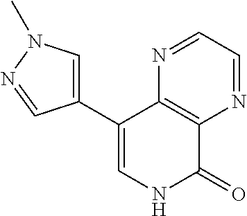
C1(C2=CNC(=O)C3=C2N=CC=N3)=CN(C)N=C1
